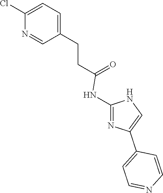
C1=C(CCC(=O)NC2=NC(C3=CC=NC=C3)=CN2)C=NC(Cl)=C1
